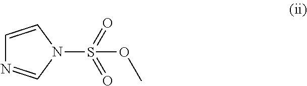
C1=CN(S(=O)(=O)OC)C=N1
